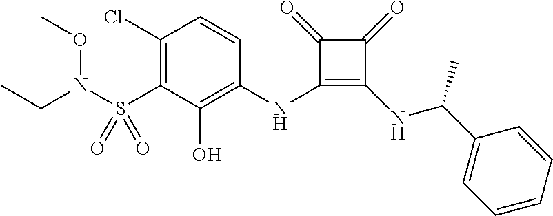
C1(Cl)=C(S(=O)(=O)N(OC)CC)C(O)=C(NC2=C(NC(C)C3=CC=CC=C3)C(=O)C2=O)C=C1
